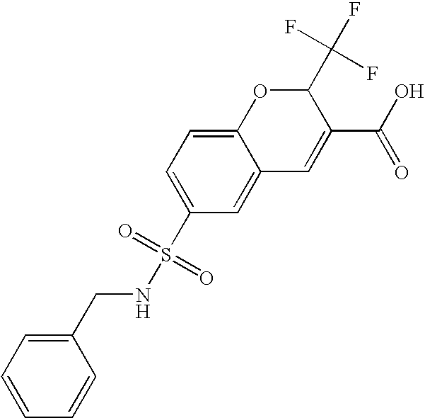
C12=CC(S(NCC3=CC=CC=C3)(=O)=O)=CC=C1OC(C(F)(F)F)C(C(=O)O)=C2
